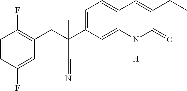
C(C1=C(F)C=CC(F)=C1)C(C#N)(C1=CC=C2C(=C1)N([H])C(=O)C(CC)=C2)C
